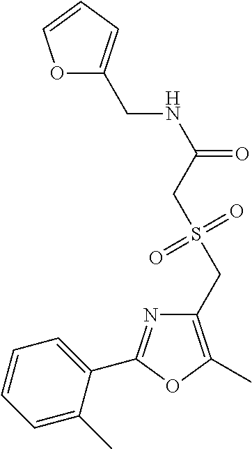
C1=CC=C(C)C(C2=NC(CS(CC(NCC3=CC=CO3)=O)(=O)=O)=C(C)O2)=C1
